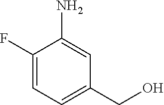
C1(F)=CC=C(CO)C=C1N
